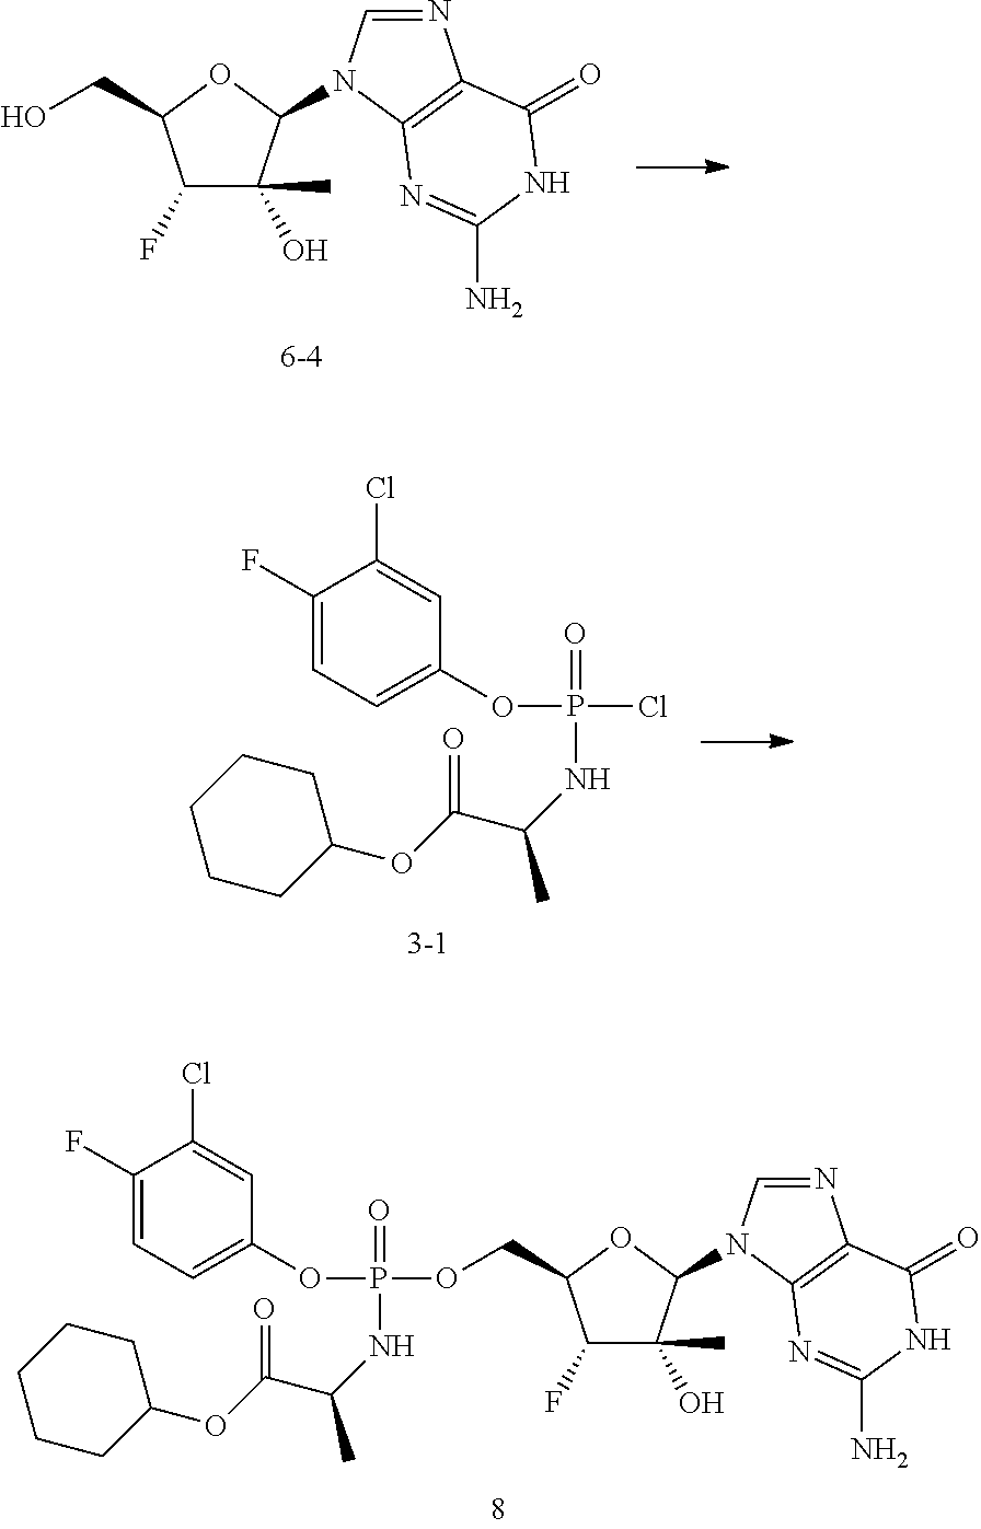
OCC1C(F)C(O)(C)C(N2C=NC3=C2N=C(N)NC3=O)O1.C1(F)=CC=C(OP(Cl)(=O)NC(C)C(OC2CCCCC2)=O)C=C1Cl.C1=C(F)C(Cl)=CC(OP(OCC2C(F)C(O)(C)C(N3C=NC4=C3N=C(N)NC4=O)O2)(=O)NC(C)C(OC2CCCCC2)=O)=C1
